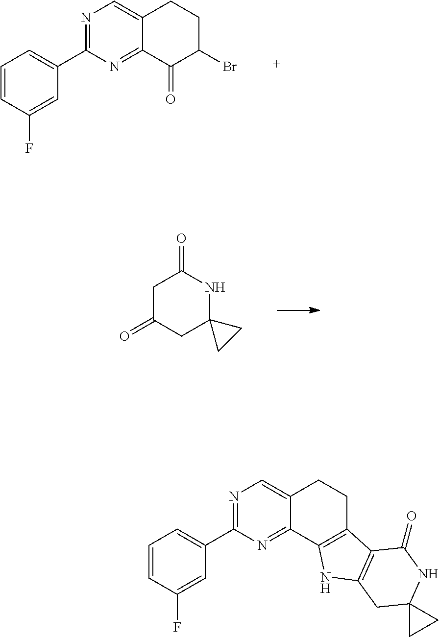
C1(C2=CC=CC(F)=C2)=NC=C2C(=N1)C(=O)C(Br)CC2.C1C(=O)CC2(NC1=O)CC2.C1(C2=CC=CC(F)=C2)=NC=C2C(=N1)C1=C(CC2)C2=C(N1)CC1(NC2=O)CC1
